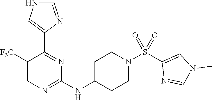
C1(C2=CNC=N2)=NC(NC2CCN(S(C3=CN(C)C=N3)(=O)=O)CC2)=NC=C1[F3C]
